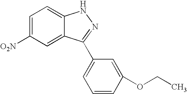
C1=C([O2N])C=C2C(=C1)NN=C2C1=CC=CC(OCC)=C1
